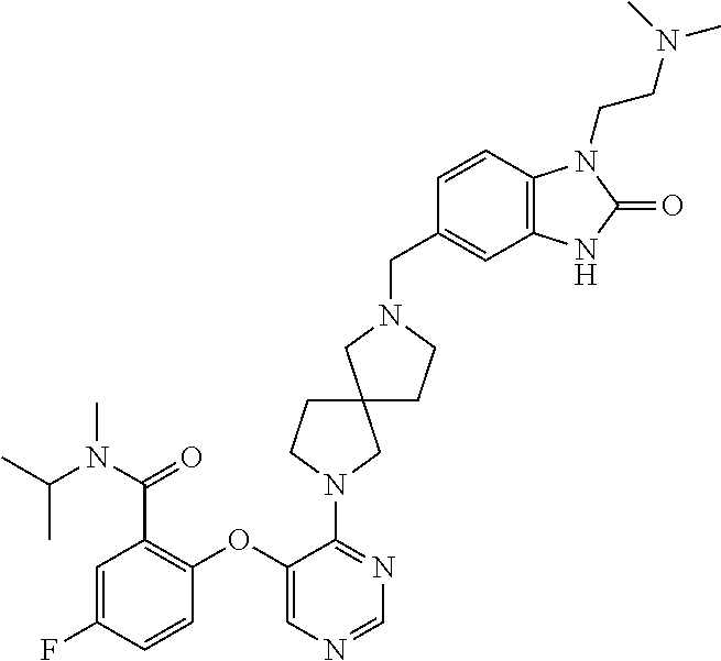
C1(OC2=C(C(N(C(C)C)C)=O)C=C(F)C=C2)=CN=CN=C1N1CCC2(C1)CCN(CC1=CC3=C(C=C1)N(CCN(C)C)C(=O)N3)C2
